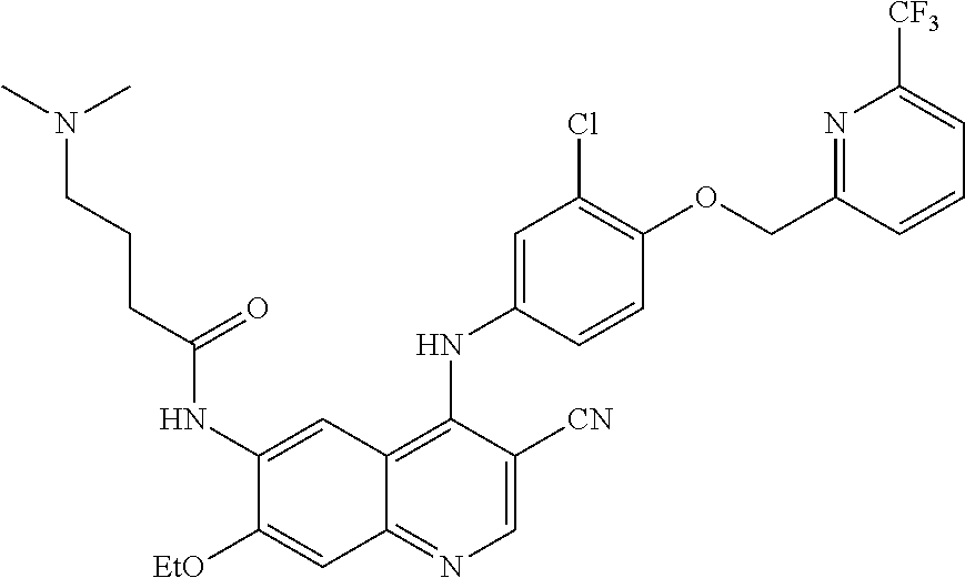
C1=C([CN])C(NC2=CC(Cl)=C(OCC3=NC([CF3])=CC=C3)C=C2)=C2C(=N1)C=C([EtO])C(NC(CCCN(C)C)=O)=C2
